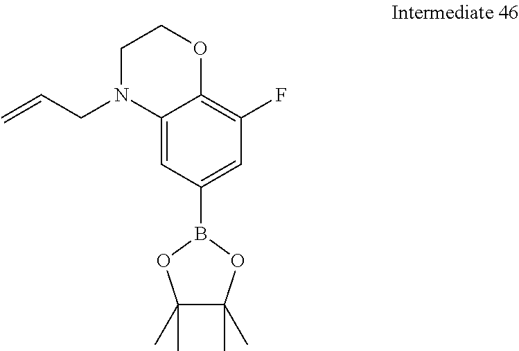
C12=CC(B3OC(C)(C)C(C)(C)O3)=CC(F)=C1OCCN2CC=C
